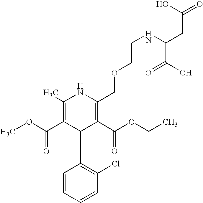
C1=CC=CC(Cl)=C1C1C(C(OCC)=O)=C(COCCNC(C(O)=O)CC(O)=O)NC(C)=C1C(=O)OC
